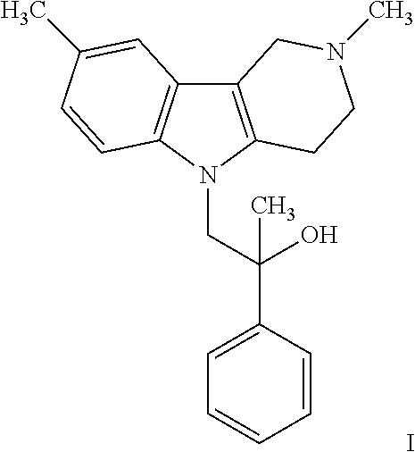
C12=C(N(CC(C3=CC=CC=C3)(O)C)C3=C1C=C(C)C=C3)CCN(C)C2.I
